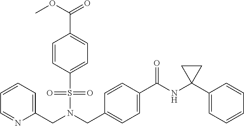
C1=CC=C(CN(CC2=CC=C(C(=O)NC3(C4=CC=CC=C4)CC3)C=C2)S(=O)(=O)C2=CC=C(C(=O)OC)C=C2)N=C1
